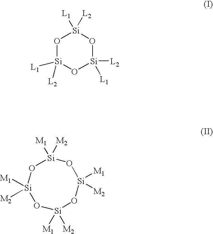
O1[Si]([L1])([L2])O[Si]([L2])([L1])O[Si]1([L1])[L2].[Si]1([M1])([M2])O[Si]([M1])([M2])O[Si]([M1])([M2])O[Si]([M1])([M2])O1
